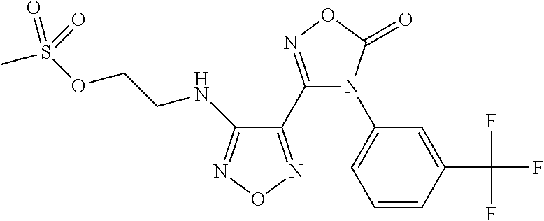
C1(C(F)(F)F)=CC(N2C(C3=NON=C3NCCOS(C)(=O)=O)=NOC2=O)=CC=C1
